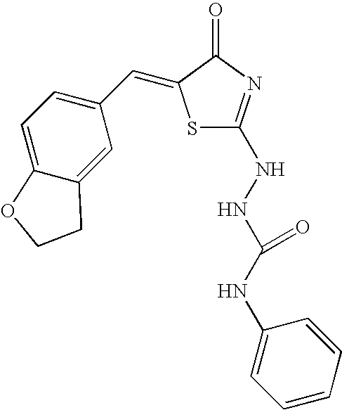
C1=C2C(=CC(C=C3SC(NNC(NC4=CC=CC=C4)=O)=NC3=O)=C1)CCO2
